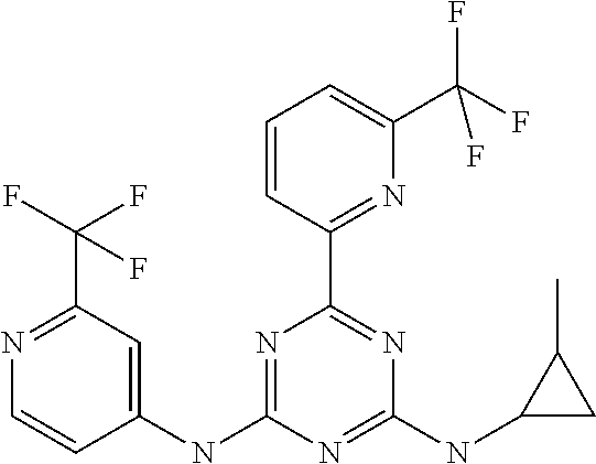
C1(NC2=NC(C3=NC(C(F)(F)F)=CC=C3)=NC(NC3CC3C)=N2)=CC(C(F)(F)F)=NC=C1
